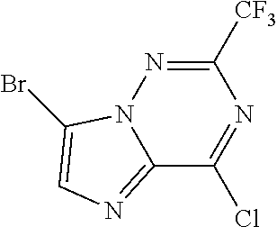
C12=NC=C(Br)N1N=C([CF3])N=C2Cl
